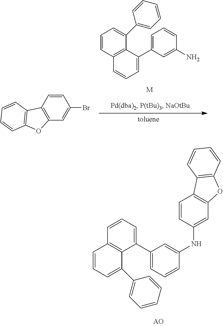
C12=C(C(C3=CC=CC(N)=C3)=CC=C1)C(C1=CC=CC=C1)=CC=C2.[M].C1=CC(Br)=CC2=C1C1=C(O2)C=CC=C1.C1(C2=CC=CC3=C2C(C2=CC=CC=C2)=CC=C3)=CC=CC(NC2=CC3=C(C=C2)C2=C(O3)C=CC=C2)=C1
